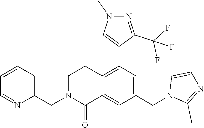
C1(CN2C(=O)C3=CC(CN4C(C)=NC=C4)=CC(C4=CN(C)N=C4C(F)(F)F)=C3CC2)=CC=CC=N1
